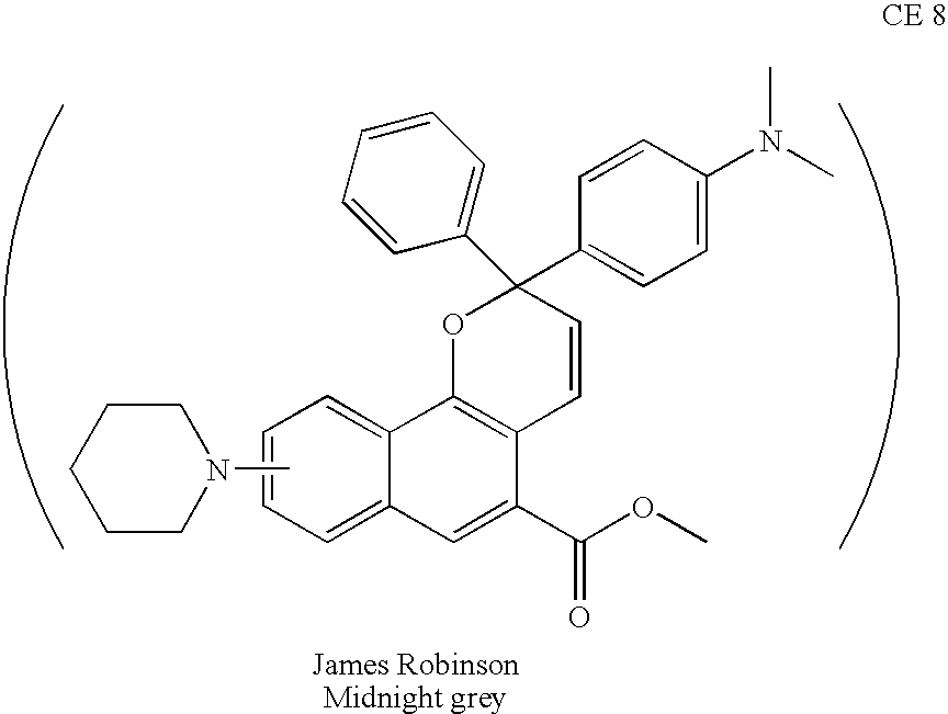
C1=C2C(=CC=C1)C1=C(C(C(=O)OC)=C2)C=CC(C2=CC=CC=C2)(C2=CC=C(N(C)C)C=C2)O1.CN1CCCCC1
